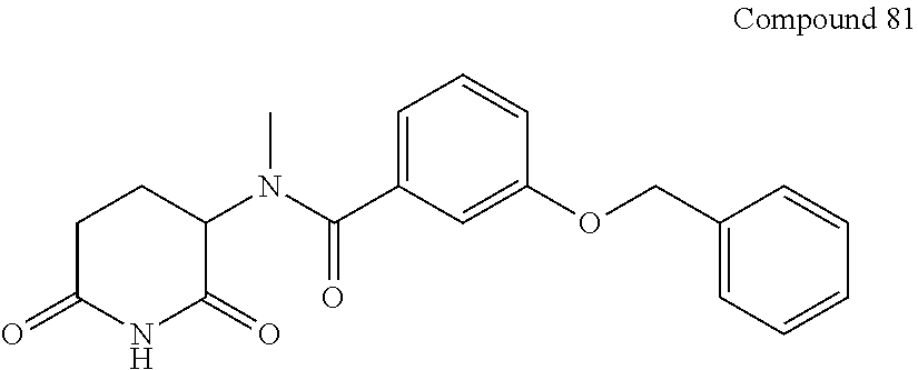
C1(N(C(C2=CC=CC(OCC3=CC=CC=C3)=C2)=O)C)C(=O)NC(=O)CC1
